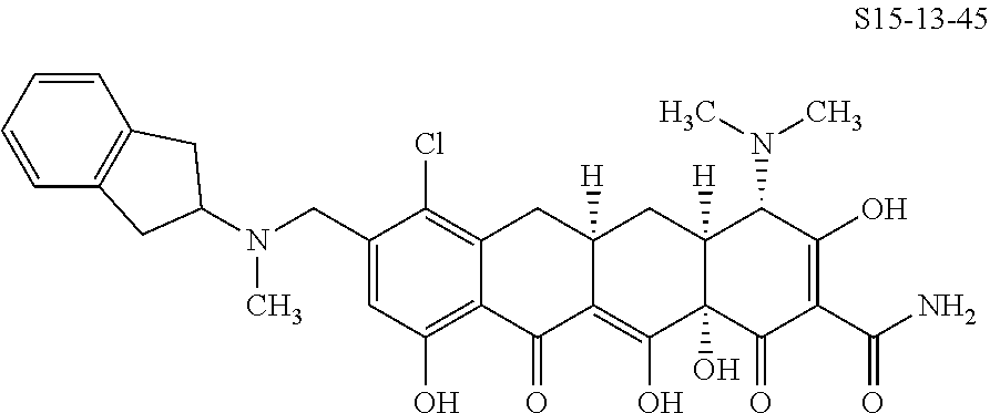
C1(CN(C)C2CC3=C(C=CC=C3)C2)=CC(O)=C2C(=C1Cl)CC1([H])C(=C(O)C3(O)C([H])(C1)C(N(C)C)C(O)=C(C(N)=O)C3=O)C2=O
